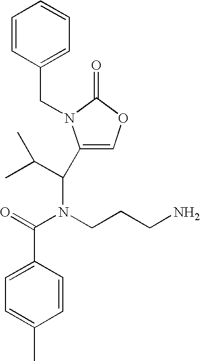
C1=CC(CN2C(C(N(CCCN)C(=O)C3=CC=C(C)C=C3)C(C)C)=COC2=O)=CC=C1
